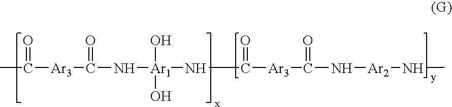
CC([Ar3]C(N[Ar1](NC([Ar3]C(N[Ar2]NC)=O)=O)(O)O)=O)=O
